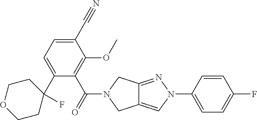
C1(C#N)=CC=C(C2(F)CCOCC2)C(C(=O)N2CC3=CN(C4=CC=C(F)C=C4)N=C3C2)=C1OC
